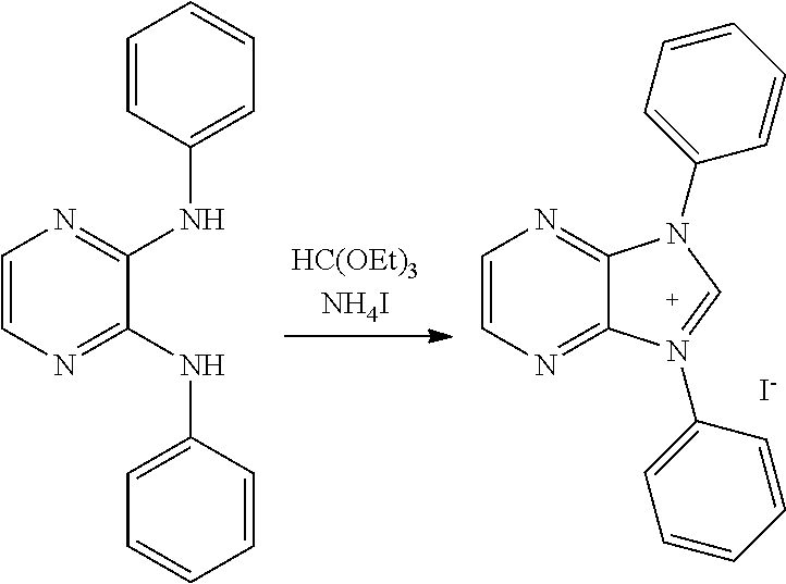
C1=CN=C2C(=N1)N(C1=CC=CC=C1)C=N2C1=CC=CC=C1.[I-].C1=CN=C(NC2=CC=CC=C2)C(NC2=CC=CC=C2)=N1
